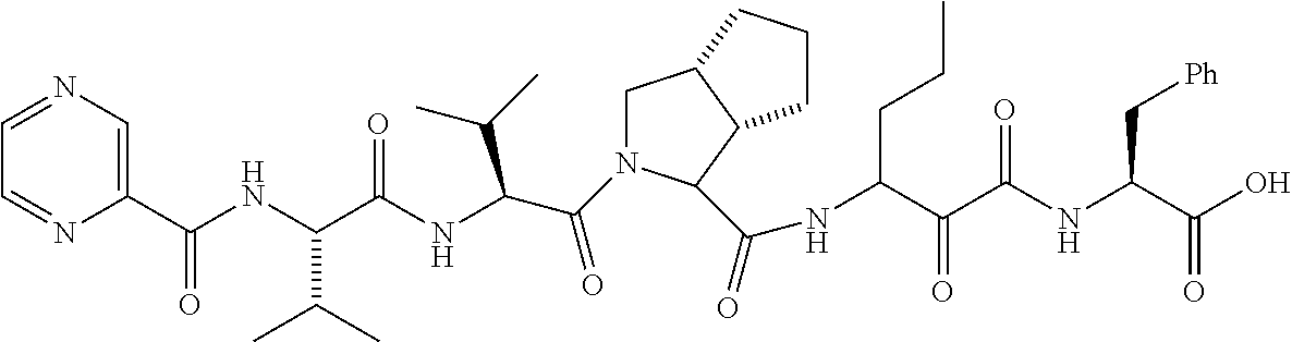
C1(C(NC(C(NC(C(N2CC3C(C2C(NC(C(C(NC(C(O)=O)C[Ph])=O)=O)CCC)=O)CCC3)=O)C(C)C)=O)C(C)C)=O)=CN=CC=N1
